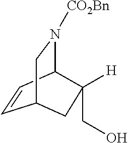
C1=CC2N([CO2Bn])CC1CC2([H])CO
